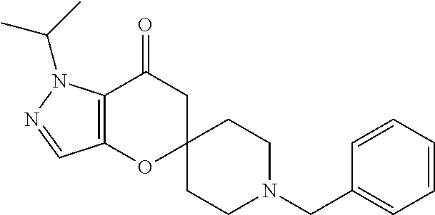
C12=C(OC3(CC1=O)CCN(CC1=CC=CC=C1)CC3)C=NN2C(C)C
